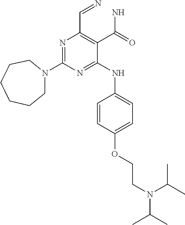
N1=C(NC2=CC=C(OCCN(C(C)C)C(C)C)C=C2)C(C(N)=O)=C(C=N)N=C1N1CCCCCC1
